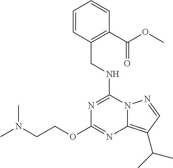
C(NC1=NC(OCCN(C)C)=NC2=C(C(C)C)C=NN12)C1=C(C(OC)=O)C=CC=C1
